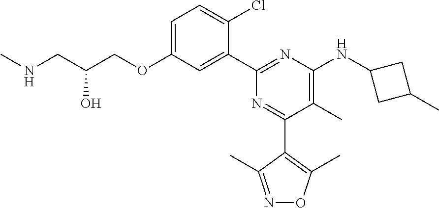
C1=C(OCC(CNC)O)C=C(C2=NC(NC3CC(C)C3)=C(C)C(C3=C(C)ON=C3C)=N2)C(Cl)=C1
